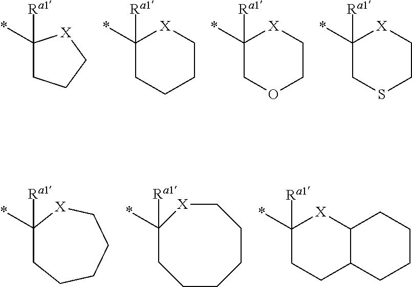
C1([Ra1])(*)CCC[X]1.C1([Ra1])(*)CCCC[X]1.C1([Ra1])(*)COCC[X]1.C1([Ra1])(*)CSCC[X]1.C1([Ra1])(*)CCCCC[X]1.C1([Ra1])(*)CCCCCC[X]1.C1([Ra1])(*)CCC2C([X]1)CCCC2
